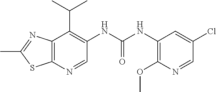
C12=C(N=CC(NC(NC3=C(OC)N=CC(Cl)=C3)=O)=C1C(C)C)SC(C)=N2
